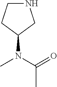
N1CCC(N(C)C(C)=O)C1
